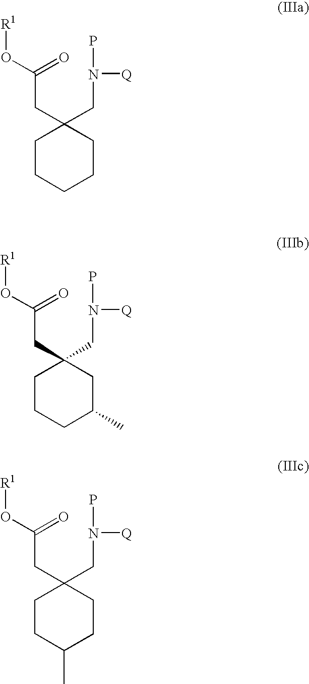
C1CCC(C)CC1(CN([Q])P)CC(=O)O[R1].C1CCCCC1(CN([Q])P)CC(=O)O[R1].C1CC(C)CCC1(CN([Q])P)CC(=O)O[R1]
